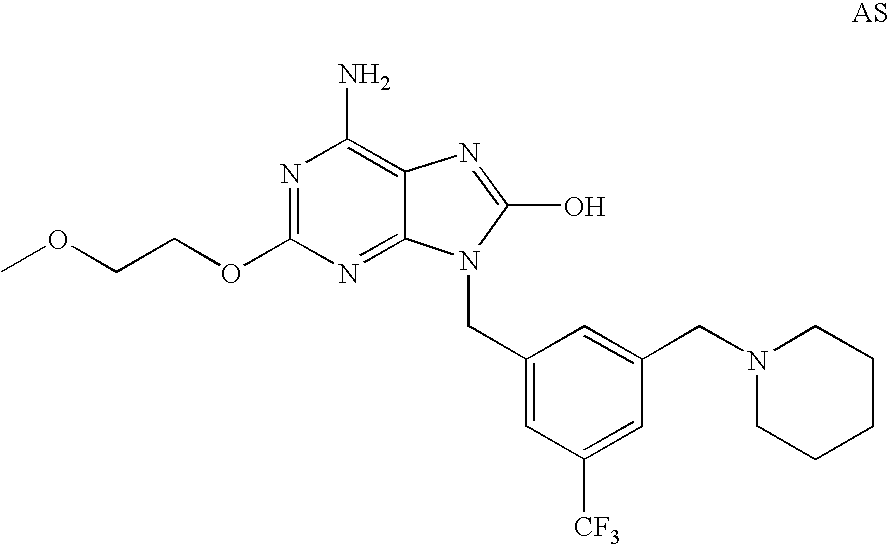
N1=C(OCCOC)N=C2C(=C1N)N=C(O)N2CC1=CC([CF3])=CC(CN2CCCCC2)=C1
